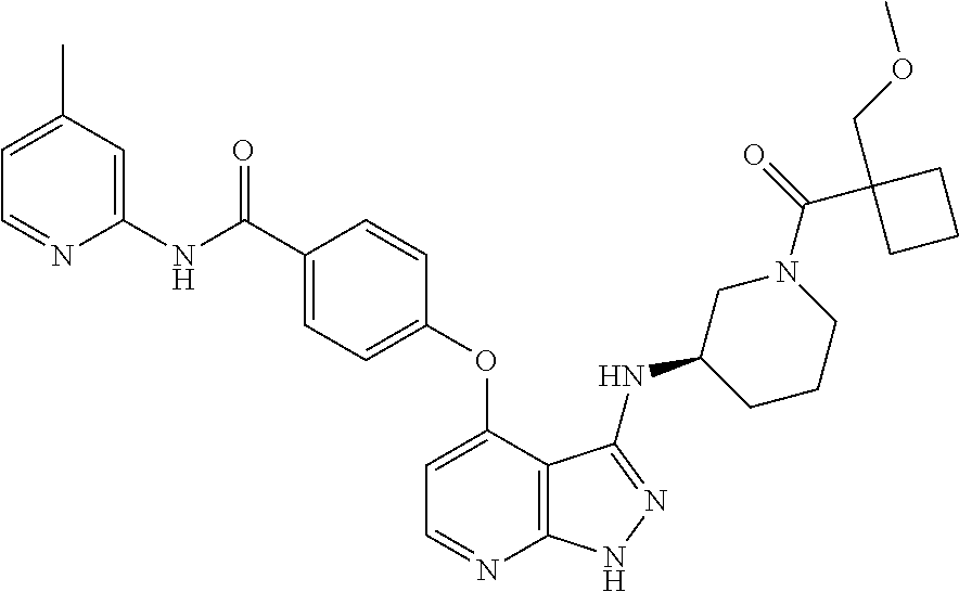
C1(C)=CC=NC(NC(C2=CC=C(OC3=CC=NC4=C3C(NC3CCCN(C(=O)C5(COC)CCC5)C3)=NN4)C=C2)=O)=C1
